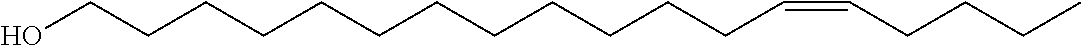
C(C=CCCCCCCCCCCCCO)CCC
